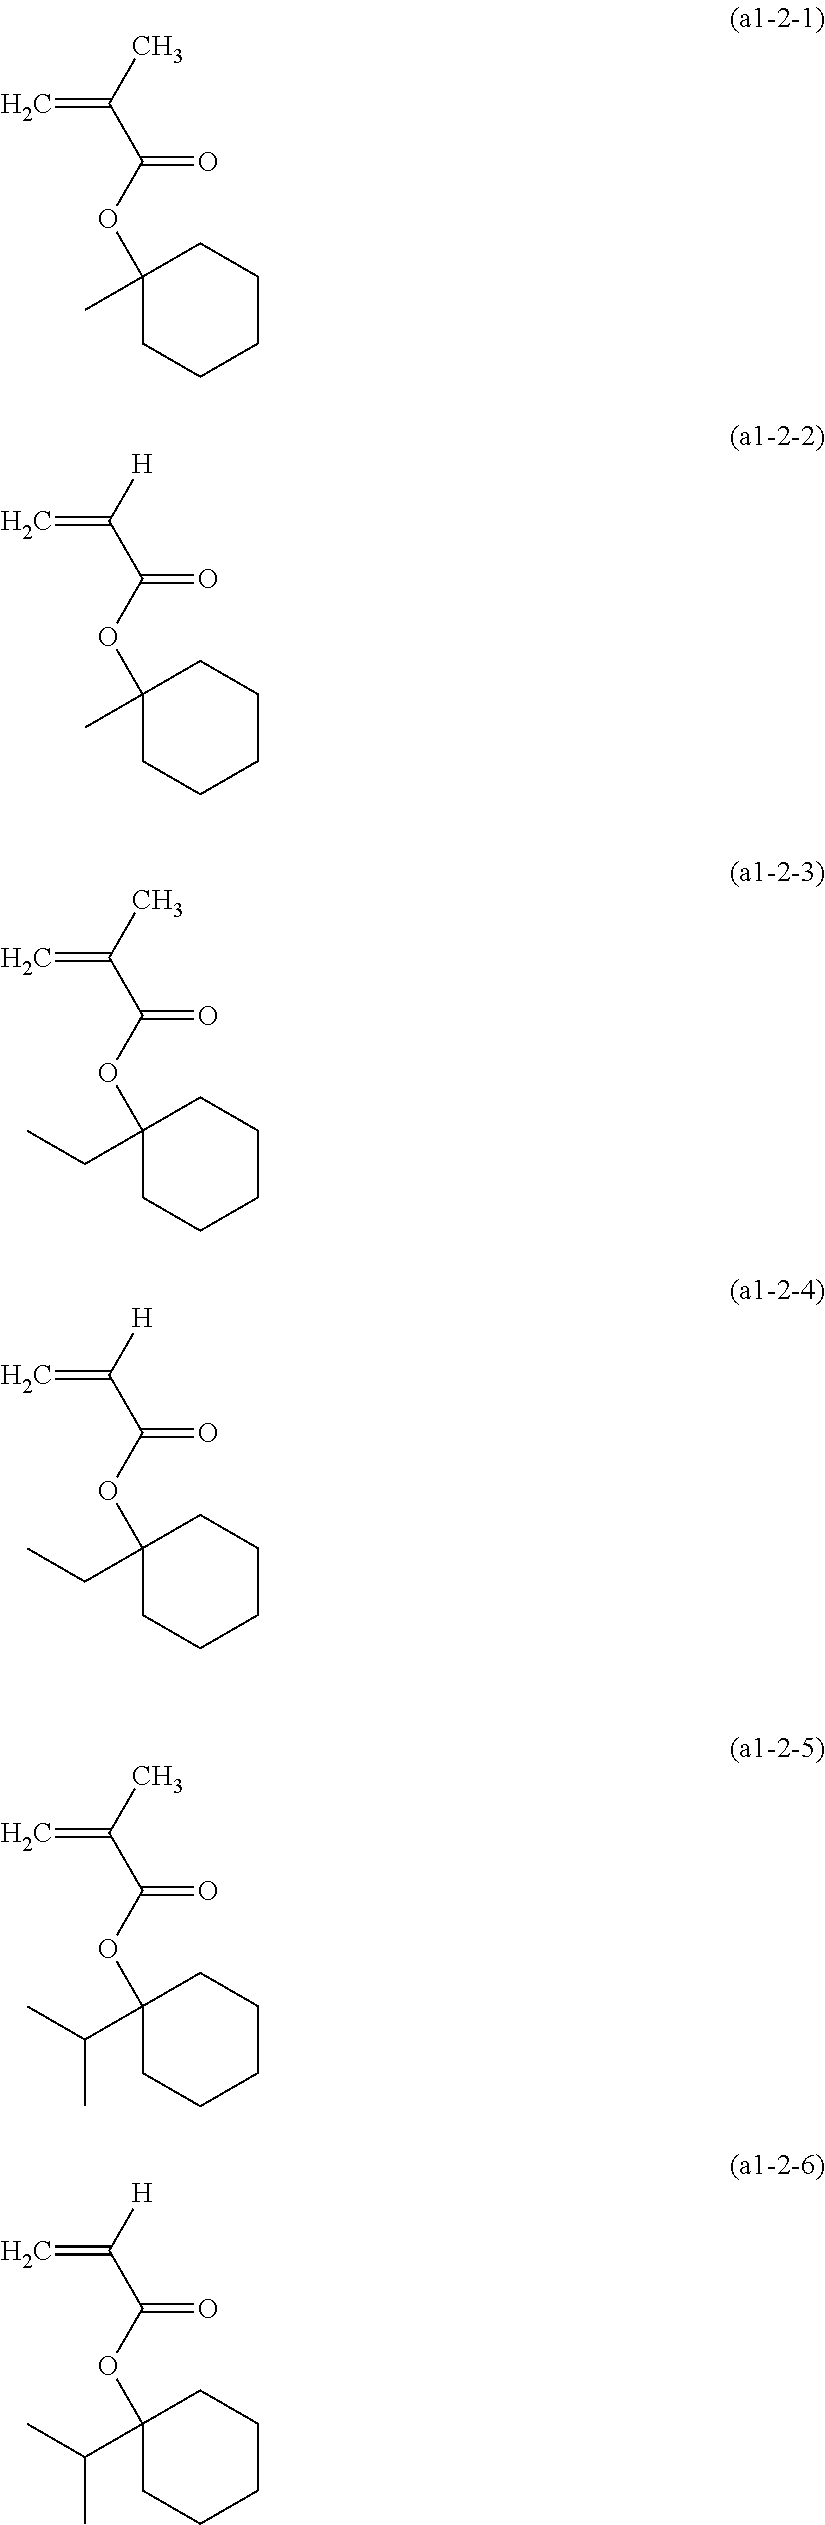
C=C(C)C(OC1(C)CCCCC1)=O.C=C([H])C(OC1(C)CCCCC1)=O.C=C(C)C(OC1(CC)CCCCC1)=O.C=C([H])C(OC1(CC)CCCCC1)=O.C=C(C)C(OC1(C(C)C)CCCCC1)=O.C=C([H])C(OC1(C(C)C)CCCCC1)=O
